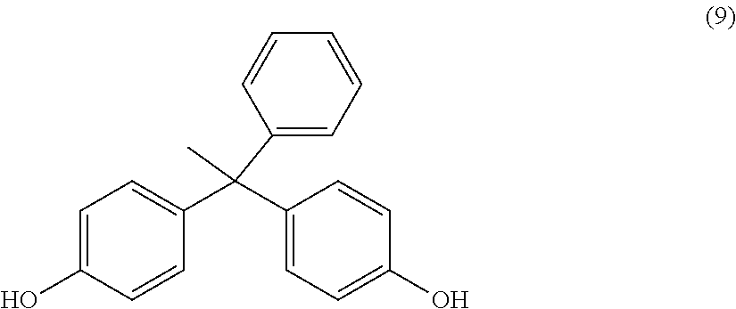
C1=C(O)C=CC(C(C2=CC=C(O)C=C2)(C)C2=CC=CC=C2)=C1
